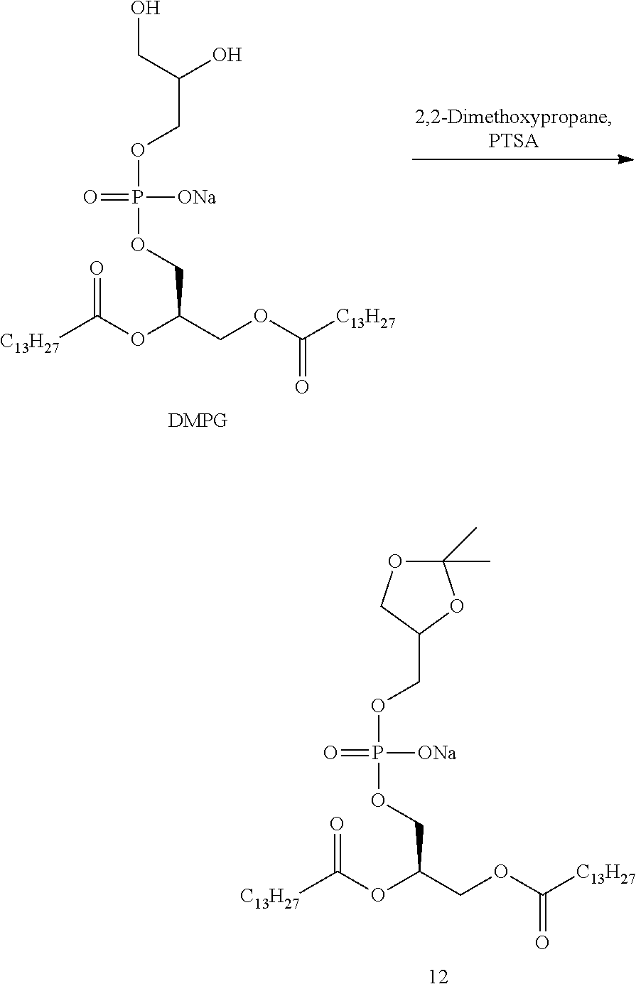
O=C(OC(COP(OCC1COC(C)(C)O1)(=O)[ONa])COC(=O)[C13H27])[C13H27].O=C(OC(COC(=O)[C13H27])COP(OCC(CO)O)(=O)[ONa])[C13H27]
